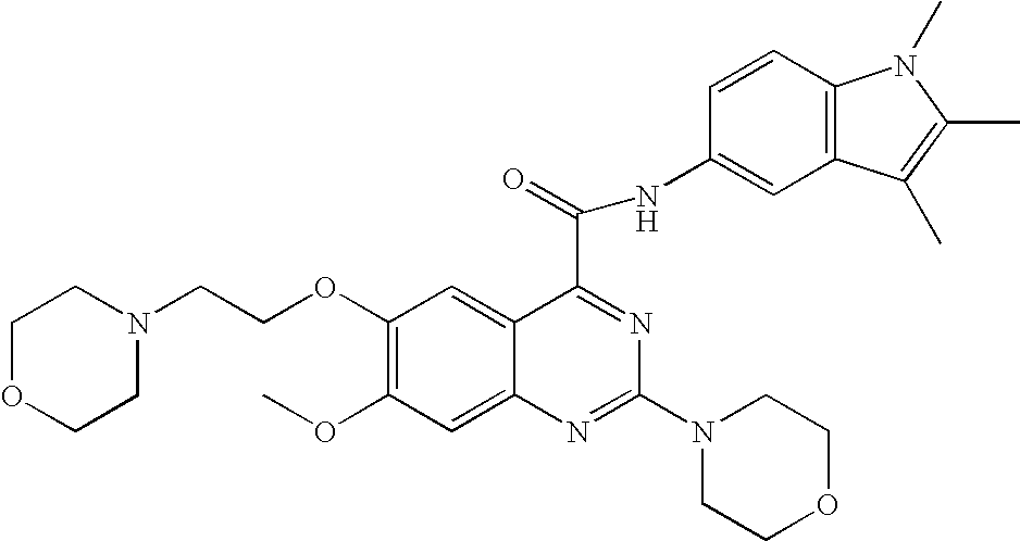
C1(OCCN2CCOCC2)=C(OC)C=C2C(=C1)C(C(=O)NC1=CC3=C(C=C1)N(C)C(C)=C3C)=NC(N1CCOCC1)=N2
